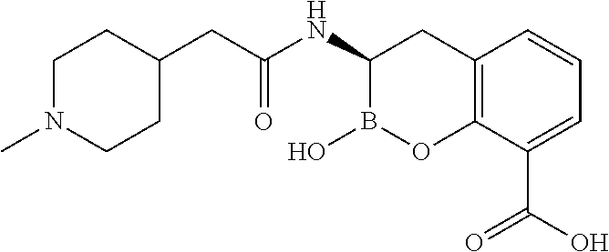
C12=C(C(C(O)=O)=CC=C1)OB(O)C(NC(=O)CC1CCN(C)CC1)C2
